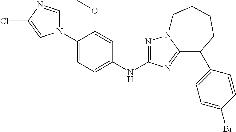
C1(N2C=NC(Cl)=C2)=CC=C(NC2=NN3C(=N2)C(C2=CC=C(Br)C=C2)CCCC3)C=C1OC
